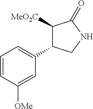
C1([MeO2C])C(C2=CC=CC([OMe])=C2)CNC1=O
